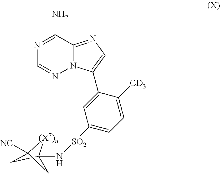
N1=C(N)C2=NC=C(C3=CC([SO2]NC45[(X7)n]C([NC])(C4)C5)=CC=C3[CD3])N2N=C1
